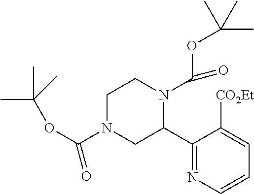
C1N(C(OC(C)(C)C)=O)CC(C2=NC=CC=C2[CO2Et])N(C(=O)OC(C)(C)C)C1
